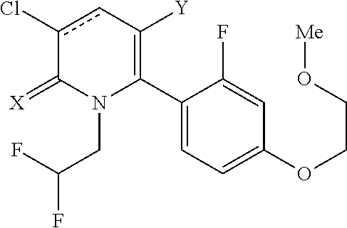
C1(C2=C([Y])cc(Cl)C(=[X])N2CC(F)F)=CC=C(OCCO[Me])C=C1F
